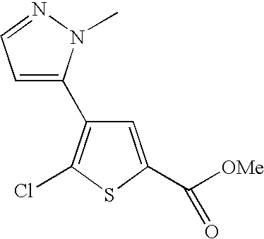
C1=C(C([OMe])=O)SC(Cl)=C1C1=CC=NN1C
